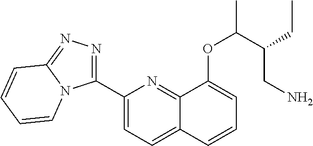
C1(C2=NN=C3N2C=CC=C3)=CC=C2C(=N1)C(OC(C(CC)CN)C)=CC=C2
